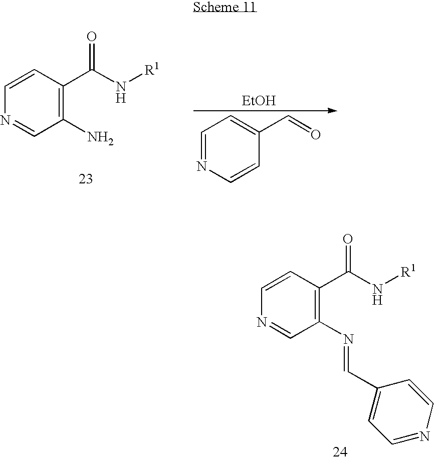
C1(N)=C(C(N[R1])=O)C=CN=C1.C1=NC=CC(C=O)=C1.[EtOH].C1(N=CC2=CC=NC=C2)=C(C(N[R1])=O)C=CN=C1
